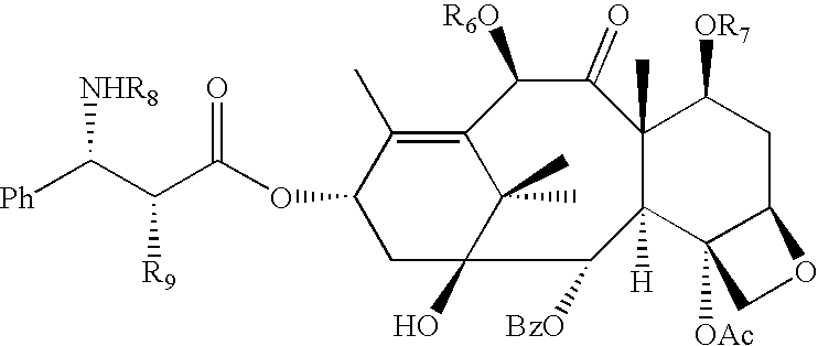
C12(O)C(C)(C)C(=C(C)C(OC(C(C([Ph])[NHR8])[R9])=O)C1)C([R6O])C(=O)C1(C)C([H])(C2[BzO])C2([OAc])C(CC1[OR7])OC2
